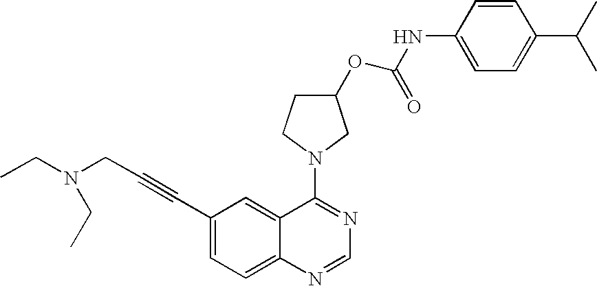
C12=CC(C#CCN(CC)CC)=CC=C1N=CN=C2N1CCC(OC(=O)NC2=CC=C(C(C)C)C=C2)C1
